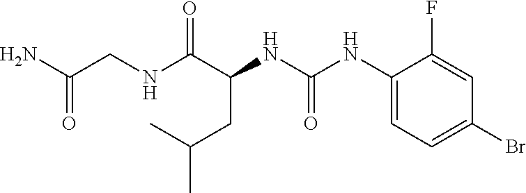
N(C(C(NC(NC1=CC=C(Br)C=C1F)=O)CC(C)C)=O)CC(N)=O
